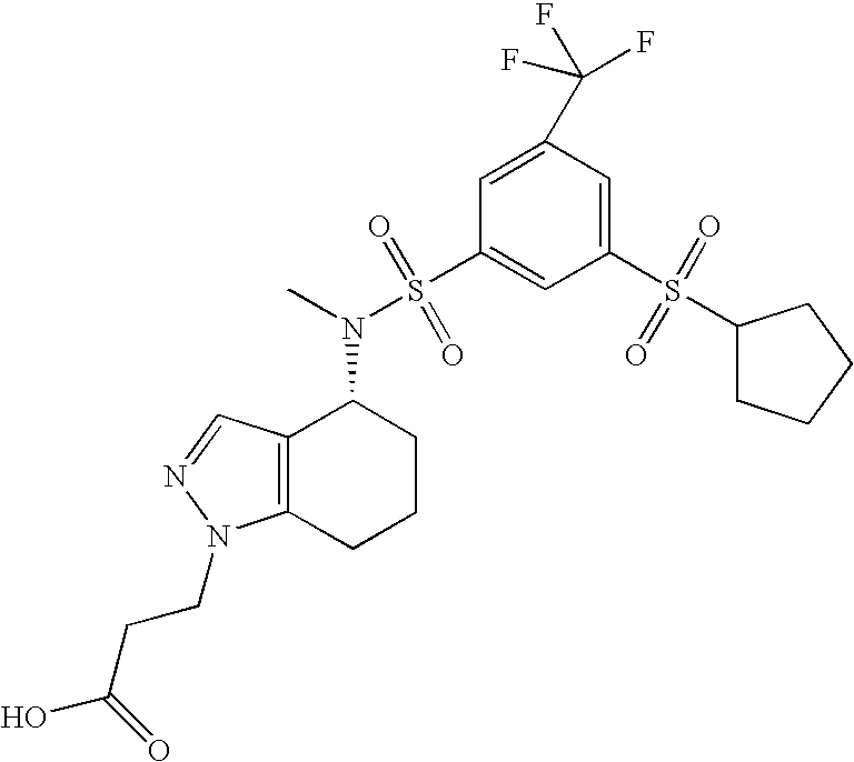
C12=C(C=NN1CCC(=O)O)C(N(S(=O)(=O)C1=CC(S(=O)(=O)C3CCCC3)=CC(C(F)(F)F)=C1)C)CCC2
